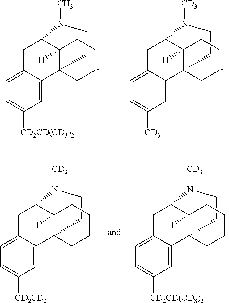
C1CC23C4=CC([CD2CD(CD3)2])=CC=C4CC(C2([H])CCCC3)N1C.C1CC23C4=CC([CD3])=CC=C4CC(C2([H])CCCC3)N1[CD3].C1CC23C4=CC([CD2CD3])=CC=C4CC(C2([H])CCCC3)N1[CD3].C1CC23C4=CC([CD2CD(CD3)2])=CC=C4CC(C2([H])CCCC3)N1[CD3]
